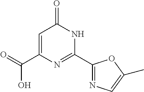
C(C1=CC(=O)NC(C2=NC=C(C)O2)=N1)(O)=O
